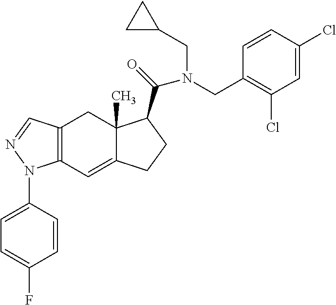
C12=C(C=C3C(C)(C1)C(C(=O)N(CC1=C(Cl)C=C(Cl)C=C1)CC1CC1)CC3)N(C1=CC=C(F)C=C1)N=C2
